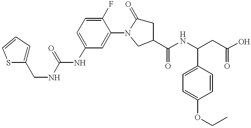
C(NC1=CC=C(F)C(N2C(=O)CC(C(NC(CC(O)=O)C3=CC=C(OCC)C=C3)=O)C2)=C1)(NCC1=CC=CS1)=O
